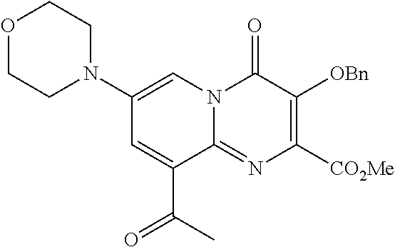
N1(C2=CN3C(=NC([CO2Me])=C([OBn])C3=O)C(C(=O)C)=C2)CCOCC1
